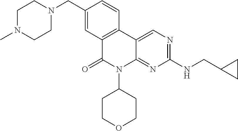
C12=C(C3=CN=C(NCC4CC4)N=C3N(C3CCOCC3)C1=O)C=CC(CN1CCN(C)CC1)=C2
